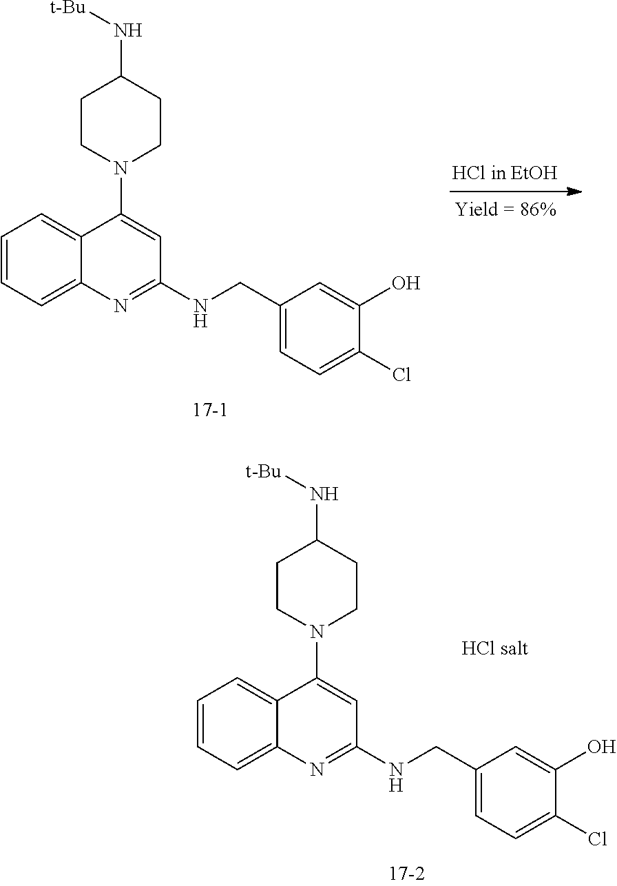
C1=CC=C2C(=C1)C(N1CCC(N[t-Bu])CC1)=CC(NCC1=CC=C(Cl)C(O)=C1)=N2.C1=CC=C2C(=C1)C(N1CCC(N[t-Bu])CC1)=CC(NCC1=CC=C(Cl)C(O)=C1)=N2
